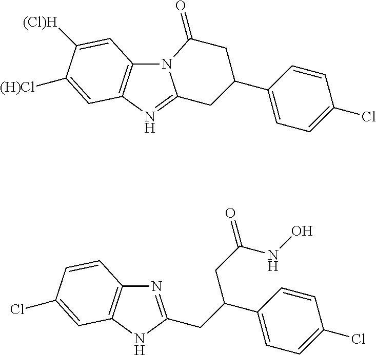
N1=C(CC(C2=CC=C(Cl)C=C2)CC(=O)NO)NC2=C1C=CC(Cl)=C2.N12C3=C(N=C1CC(C1=CC=C(Cl)C=C1)CC2=O)C=C([(H)Cl])C([(Cl)H])=C3
